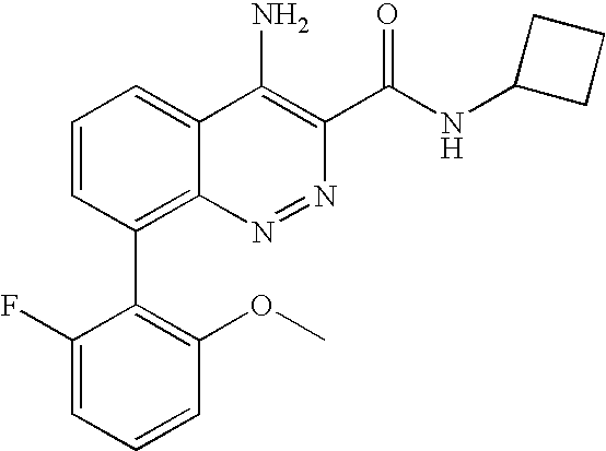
C1=CC=C(F)C(C2=C3C(=CC=C2)C(N)=C(C(NC2CCC2)=O)N=N3)=C1OC
